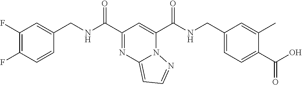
C1(F)=C(F)C=CC(CNC(C2=NC3=CC=NN3C(C(NCC3=CC=C(C(=O)O)C(C)=C3)=O)=C2)=O)=C1
